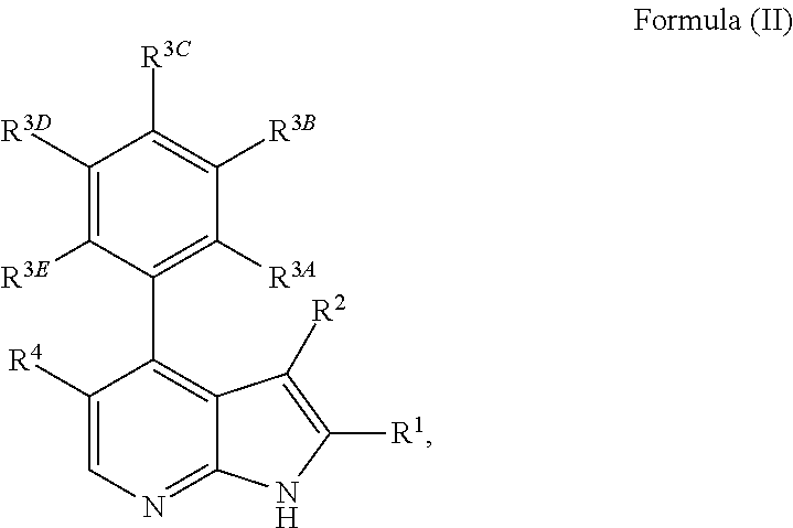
C1(C2=C3C(=NC=C2[R4])NC([R1])=C3[R2])=C([R3A])C([R3B])=C([R3C])C([R3D])=C1[R3E]
